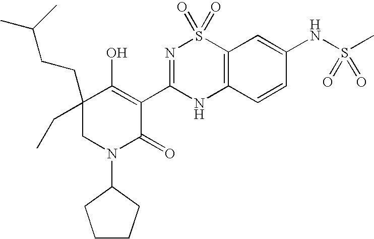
C12=C(C=CC(NS(C)(=O)=O)=C1)NC(C1=C(O)C(CCC(C)C)(CC)CN(C3CCCC3)C1=O)=NS2(=O)=O
